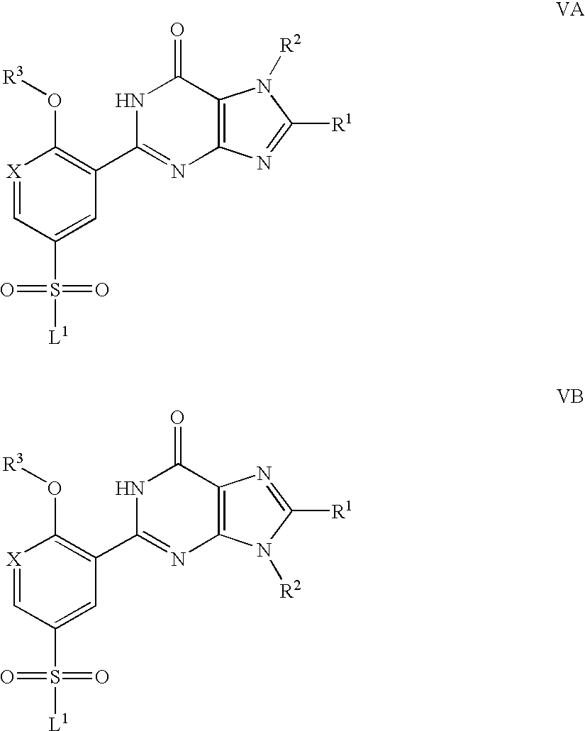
[X]1=CC(S([L1])(=O)=O)=CC(C2=NC3=C(C(=O)N2)N([R2])C([R1])=N3)=C1O[R3].[X]1=CC(S([L1])(=O)=O)=CC(C2=NC3=C(C(=O)N2)N=C([R1])N3[R2])=C1O[R3]
